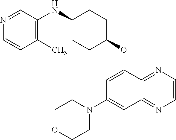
N1=CC(NC2CCC(OC3=CC(N4CCOCC4)=CC4=NC=CN=C34)CC2)=C(C)C=C1
